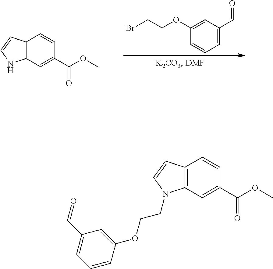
C1=C(C=O)C=C(OCCBr)C=C1.C12=C(C=C(C(OC)=O)C=C1)NC=C2.C12=C(C=C(C(OC)=O)C=C1)N(CCOC1=CC(C=O)=CC=C1)C=C2
